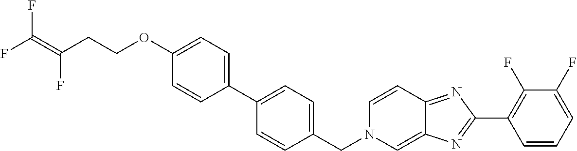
C1(OCCC(=C(F)F)F)=CC=C(C2=CC=C(CN3C=C4C(=NC(C5=C(F)C(F)=CC=C5)=N4)C=C3)C=C2)C=C1
